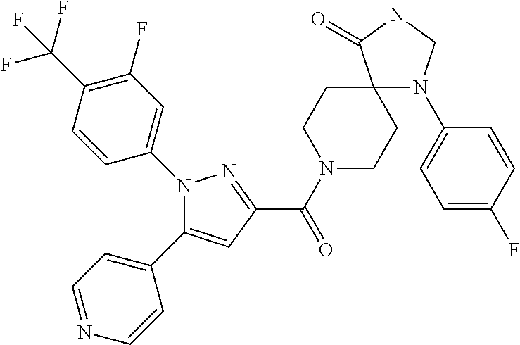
C(=O)(C1=NN(C2=CC(F)=C(C(F)(F)F)C=C2)C(C2=CC=NC=C2)=C1)N1CCC2(CC1)N(C1=CC=C(F)C=C1)CNC2=O
